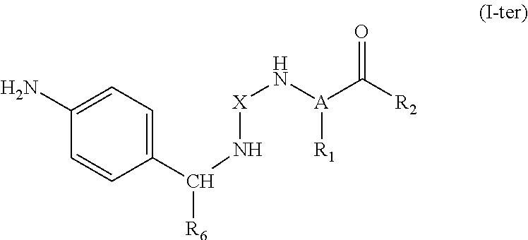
[X](N[A](C([R2])=O)[R1])NC(C1=CC=C(N)C=C1)[R6]
